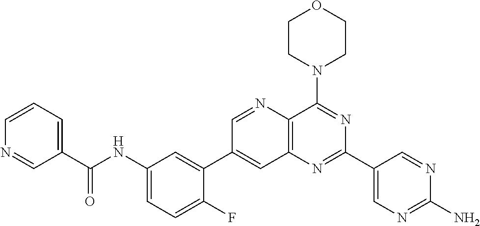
C1(NC(C2=CC=CN=C2)=O)=CC=C(F)C(C2=CC3=C(N=C2)C(N2CCOCC2)=NC(C2=CN=C(N)N=C2)=N3)=C1
